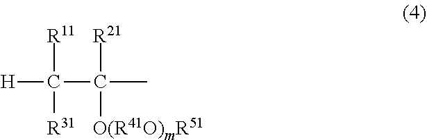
C(C([R21])([O(R41O)mR51])C)([R11])([R31])[H]
